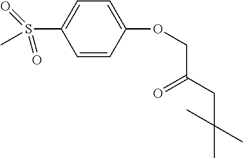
C1=CC(OCC(CC(C)(C)C)=O)=CC=C1S(=O)(=O)C
